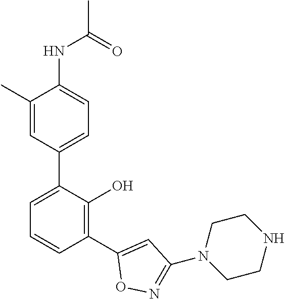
C1(NC(C)=O)=CC=C(C2=CC=CC(C3=CC(N4CCNCC4)=NO3)=C2O)C=C1C
